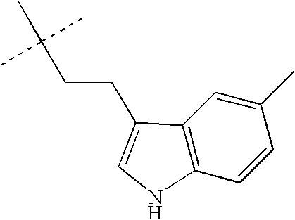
C1=CC(C)=CC2=C1NC=C2CCC(C)(C)C
